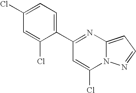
C1(C2=NC3=CC=NN3C(Cl)=C2)=CC=C(Cl)C=C1Cl
